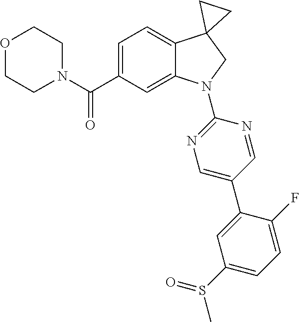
N1(C(C2=CC=C3C(=C2)N(C2=NC=C(C4=CC(S(C)=O)=CC=C4F)C=N2)CC32CC2)=O)CCOCC1
